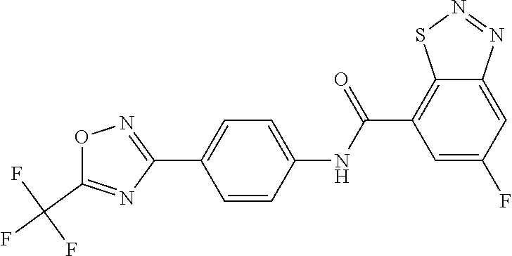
O1C(C(F)(F)F)=NC(C2=CC=C(NC(=O)C3=C4C(=CC(F)=C3)N=NS4)C=C2)=N1
